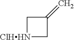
[ClHHN]1CC(=C)C1
